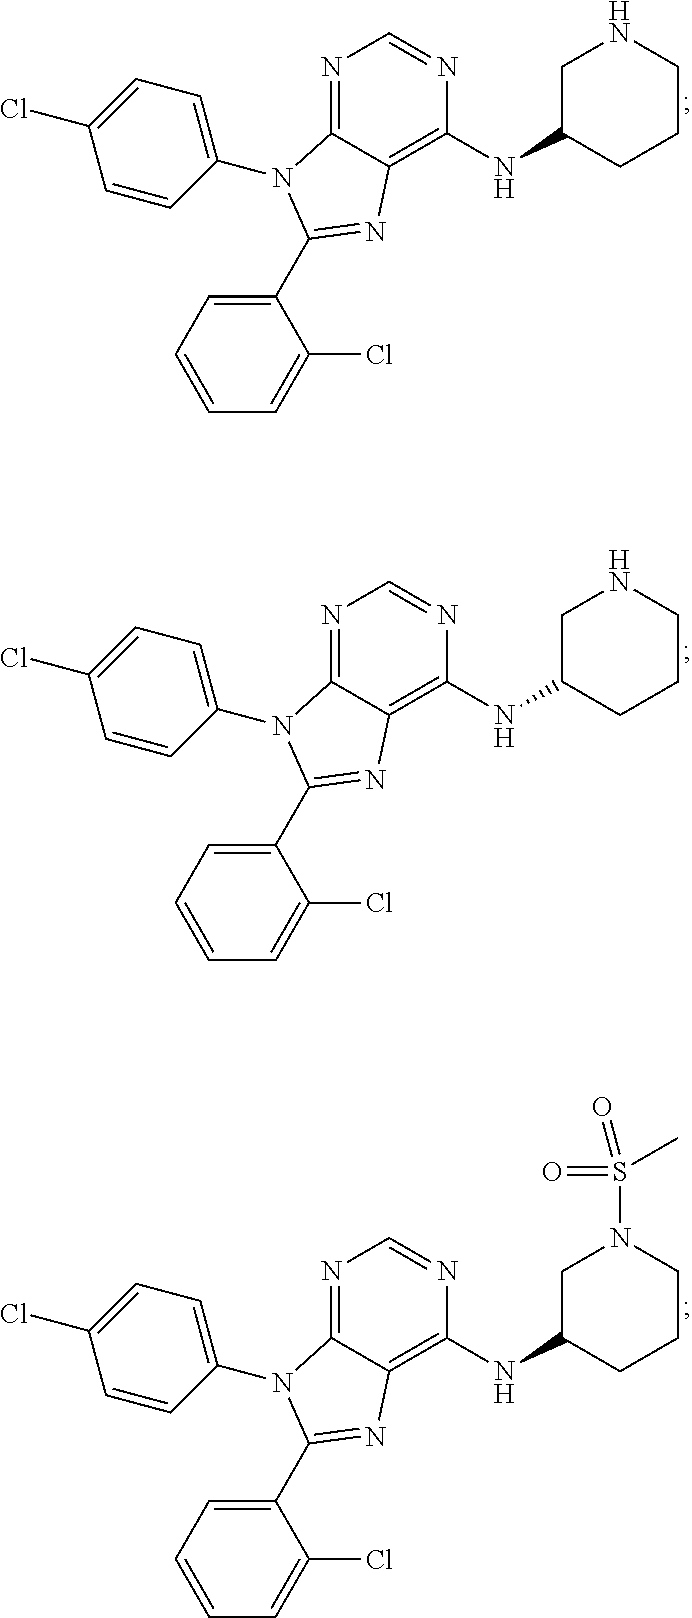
N1=C2C(=C(NC3CCCNC3)N=C1)N=C(C1=CC=CC=C1Cl)N2C1=CC=C(Cl)C=C1.N1=C2C(=C(NC3CCCNC3)N=C1)N=C(C1=CC=CC=C1Cl)N2C1=CC=C(Cl)C=C1.N1=C2C(=C(NC3CCCN(S(=O)(C)=O)C3)N=C1)N=C(C1=CC=CC=C1Cl)N2C1=CC=C(Cl)C=C1
